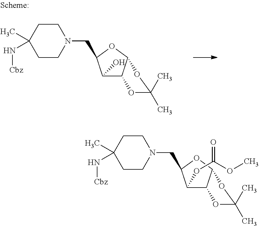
N1(CC2C(OC(OC)=O)C3C(OC(C)(C)O3)O2)CCC(C)(N[Cbz])CC1.N1(CC2C(O)C3C(OC(C)(C)O3)O2)CCC(C)(N[Cbz])CC1
